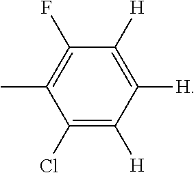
C1([H])=C([H])C([H])=C(Cl)C(C)=C1F
